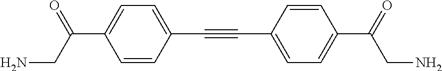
C1=CC(C#CC2=CC=C(C(CN)=O)C=C2)=CC=C1C(=O)CN
